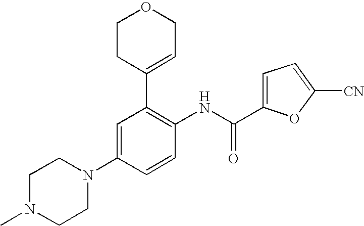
C1=C(N2CCN(C)CC2)C=CC(NC(C2=CC=C([CN])O2)=O)=C1C1=CCOCC1
